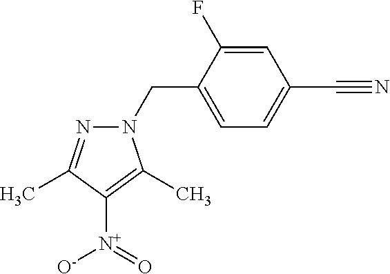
C1=C(F)C(CN2N=C(C)C([N+]([O-])=O)=C2C)=CC=C1C#N
